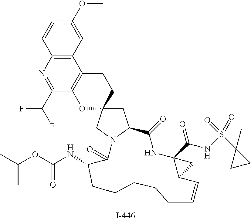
C1=CC2=C(C=C1OC)C1=C(C(C(F)F)=N2)OC2(CC1)CC1N(C2)C(=O)C(NC(OC(C)C)=O)CCCCCC=CC2C(C(NS(C3(C)CC3)(=O)=O)=O)(NC1=O)C2
